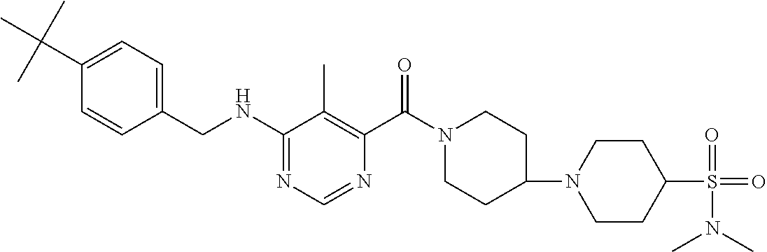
C1(NCC2=CC=C(C(C)(C)C)C=C2)=NC=NC(C(N2CCC(N3CCC(S(=O)(=O)N(C)C)CC3)CC2)=O)=C1C
